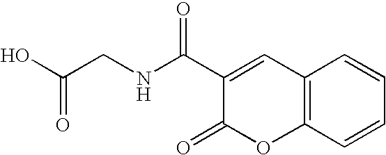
C12=C(C=CC=C1)OC(=O)C(C(NCC(O)=O)=O)=C2
